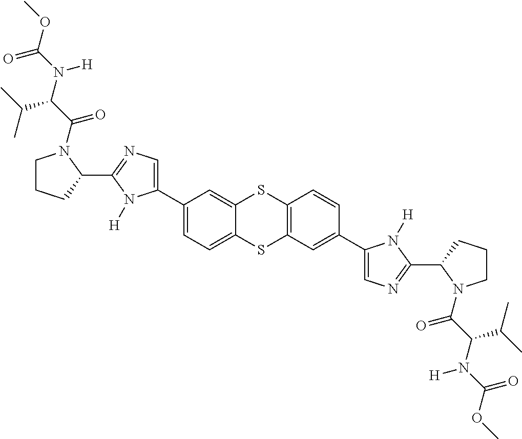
C12=CC(C3=CN=C(C4N(C(=O)C(C(C)C)N([H])C(OC)=O)CCC4)N3[H])=CC=C1SC1=C(S2)C=CC(C2=CN=C(C3N(C(=O)C(C(C)C)N([H])C(=O)OC)CCC3)N2[H])=C1
